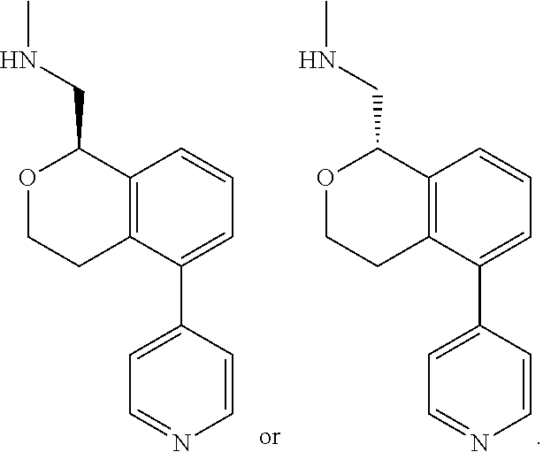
C12=C(C(C3=CC=NC=C3)=CC=C1)CCOC2CNC.C12=C(C(C3=CC=NC=C3)=CC=C1)CCOC2CNC
